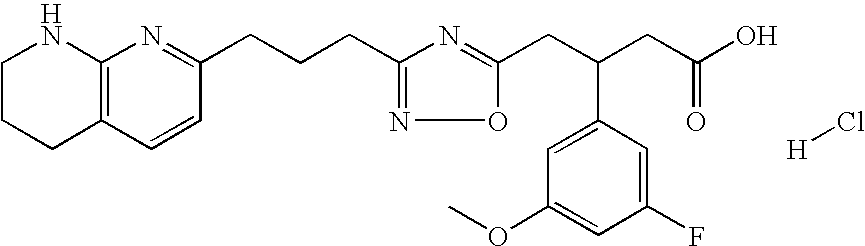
C1CCC2=C(N1)N=C(CCCC1=NOC(CC(CC(O)=O)C3=CC(OC)=CC(F)=C3)=N1)C=C2.[H]Cl
